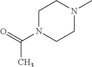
C1N(C(=O)C)CCN(C)C1
